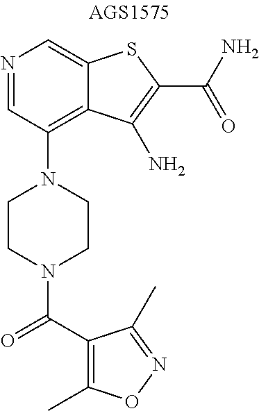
N1=CC(N2CCN(C(=O)C3=C(C)ON=C3C)CC2)=C2C(=C1)SC(C(N)=O)=C2N
